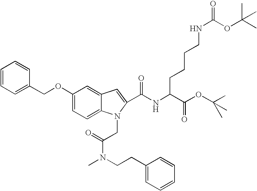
C1=CC=C(COC2=CC=C3C(=C2)C=C(C(NC(C(OC(C)(C)C)=O)CCCCNC(=O)OC(C)(C)C)=O)N3CC(N(C)CCC2=CC=CC=C2)=O)C=C1
